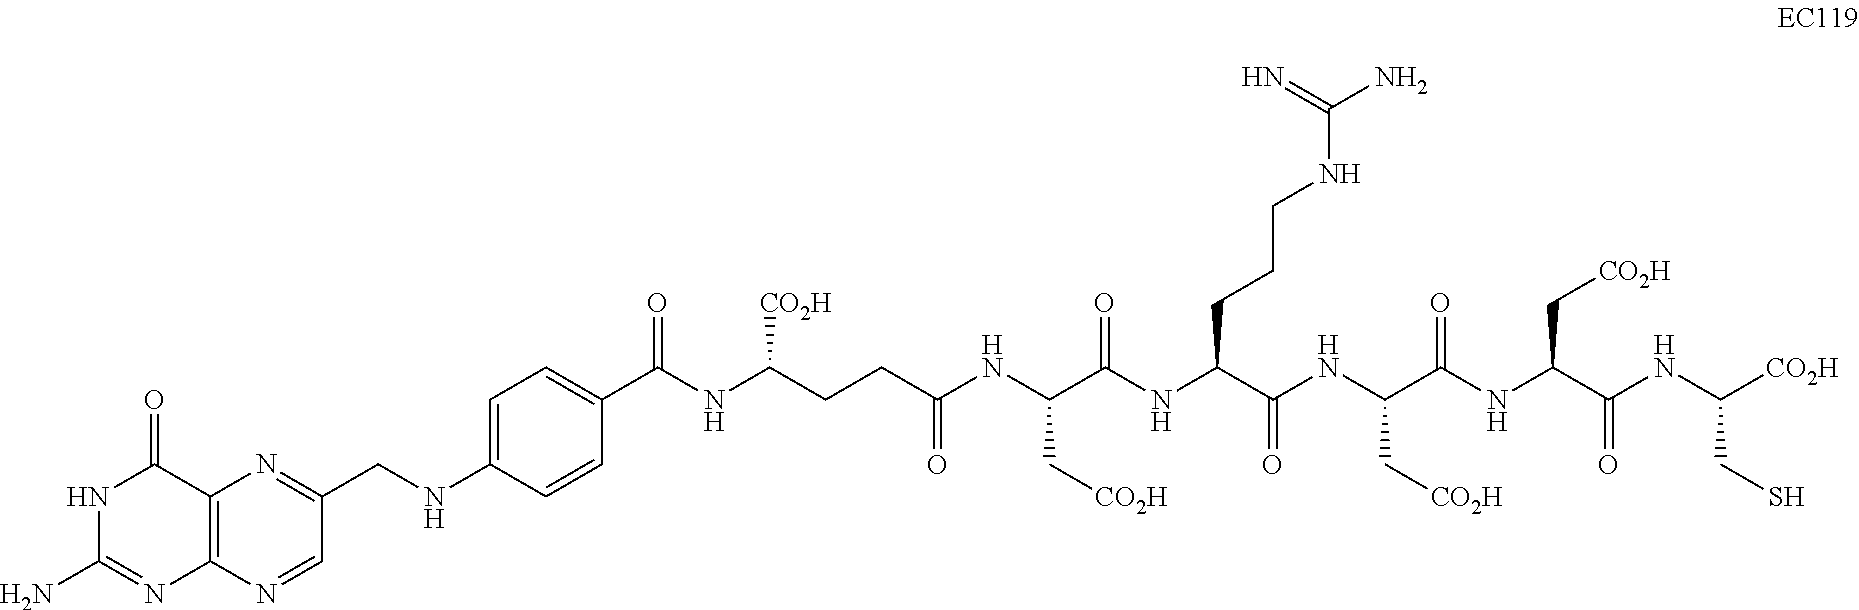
C12=C(N=CC(CNC3=CC=C(C(NC(CCC(NC(C(NC(C(NC(C(NC(C(=O)NC([CO2H])CS)C[CO2H])=O)C[CO2H])=O)CCCNC(N)=N)=O)C[CO2H])=O)[CO2H])=O)C=C3)=N1)N=C(N)NC2=O
